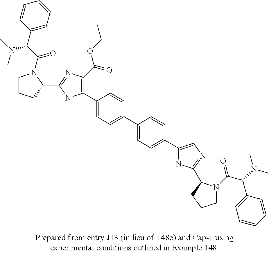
C1(C2=C(C(=O)OCC)N=C(C3N(C(C(C4=CC=CC=C4)N(C)C)=O)CCC3)N2)=CC=C(C2=CC=C(C3=CN=C(C4N(C(C(C5=CC=CC=C5)N(C)C)=O)CCC4)N3)C=C2)C=C1
